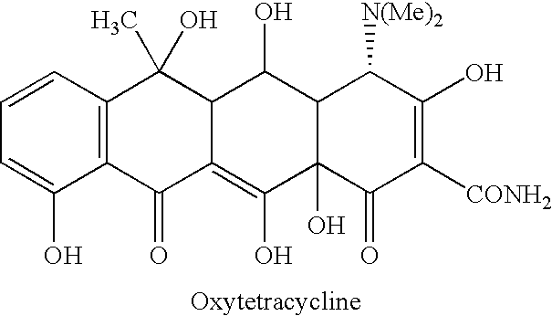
C12=C(C=CC=C1O)C(O)(C)C1C(=C(O)C3(O)C(C1O)C([N(Me)2])C(O)=C([CONH2])C3=O)C2=O
